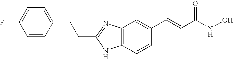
C(C1=NC2=C(C=CC(C=CC(NO)=O)=C2)N1)CC1=CC=C(F)C=C1
